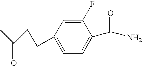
C1=C(F)C(C(N)=O)=CC=C1CCC(C)=O
